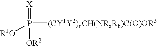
[X]=P([(CY1Y2)nCH(NRaRb)C(O)OR3])([OR2])[R1O]
